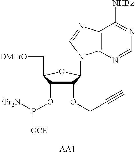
C1(OCC#C)C(OP([iPr2N])[OCE])C(C[DMTrO])OC1N1C2=C(C([NHBz])=NC=N2)N=C1.[AA1]
